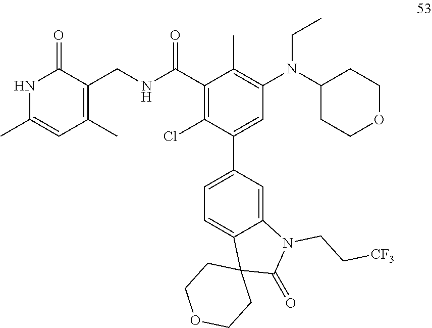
N1C(C)=CC(C)=C(CNC(C2=C(Cl)C(C3=CC=C4C(=C3)N(CC[CF3])C(=O)C43CCOCC3)=CC(N(C3CCOCC3)CC)=C2C)=O)C1=O
